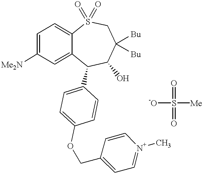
C1=C([Me2N])C=C2C(=C1)S(=O)(=O)CC([Bu])([Bu])C(O)C2C1=CC=C(OCC2=CC=[N+](C)C=C2)C=C1.[-O]S([Me])(=O)=O
